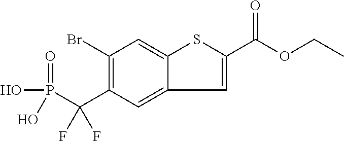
C1(Br)=C(C(P(=O)(O)O)(F)F)C=C2C(=C1)SC(C(=O)OCC)=C2
